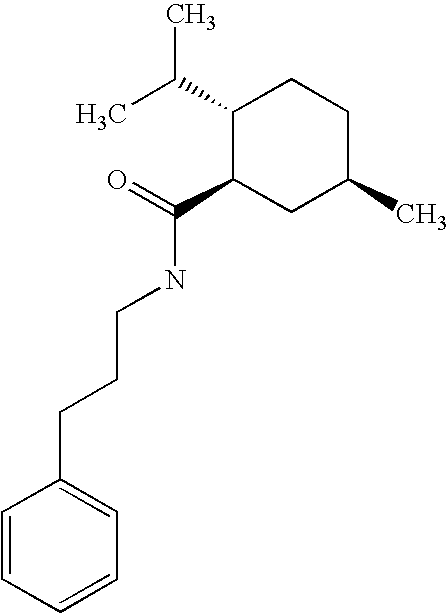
C(=O)(C1CC(C)CCC1C(C)C)NCCCC1=CC=CC=C1
